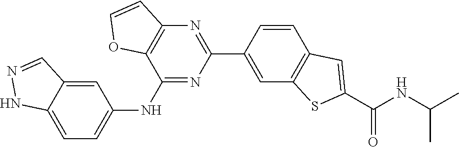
C1(NC2=CC=C3C(=C2)C=NN3)=NC(C2=CC3=C(C=C2)C=C(C(NC(C)C)=O)S3)=NC2=C1OC=C2
